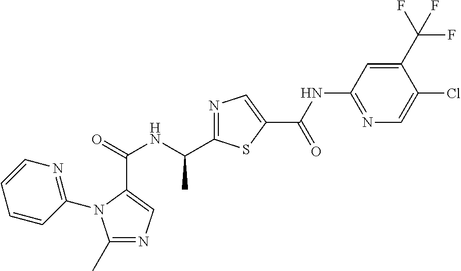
C(=O)(NC(C1=NC=C(C(NC2=NC=C(Cl)C(C(F)(F)F)=C2)=O)S1)C)C1=CN=C(C)N1C1=NC=CC=C1
